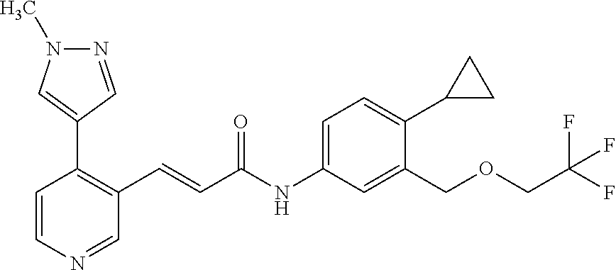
N1=CC(C2=C(C=CC(NC3=CC=C(C4CC4)C(COCC(F)(F)F)=C3)=O)C=NC=C2)=CN1C
